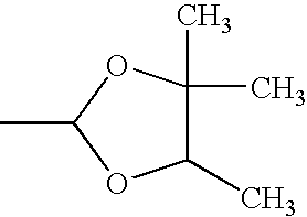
CC1OC(C)C(C)(C)O1
